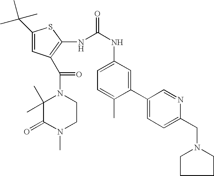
C1(C(C)(C)C)=CC(C(N2C(C)(C)C(=O)N(C)CC2)=O)=C(NC(=O)NC2=CC=C(C)C(C3=CC=C(CN4CCCC4)N=C3)=C2)S1
